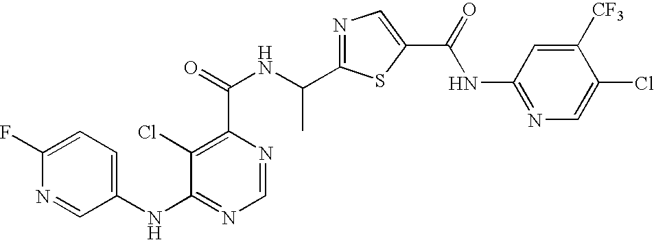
N1=C(C(NC(=O)C2=C(Cl)C(NC3=CC=C(F)N=C3)=NC=N2)C)SC(C(=O)NC2=NC=C(Cl)C([CF3])=C2)=C1
